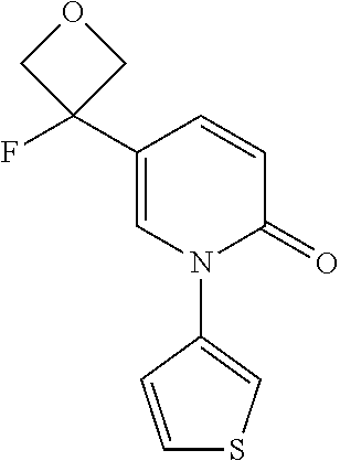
C1=CC(N2C=C(C3(F)COC3)C=CC2=O)=CS1
